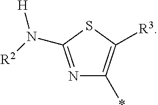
N1=C(N([R2])[H])SC([R3])=C1*
